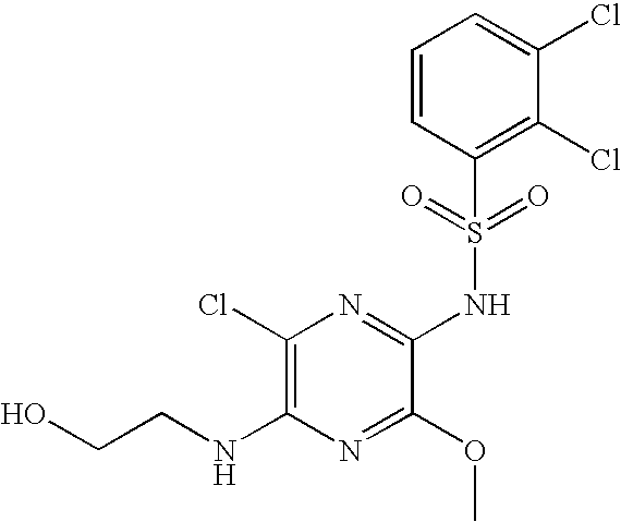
C1(Cl)=C(NCCO)N=C(OC)C(NS(C2=C(Cl)C(Cl)=CC=C2)(=O)=O)=N1
